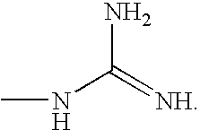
CNC(=[NH])N
